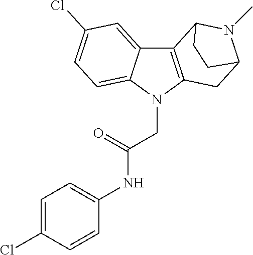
C12=C(N(CC(NC3=CC=C(Cl)C=C3)=O)C3=CC=C(Cl)C=C13)CC1N(C)C2CC1
